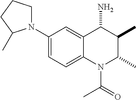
C1(N2CCCC2C)=CC=C2C(=C1)C(N)C(C)C(C)N2C(=O)C
